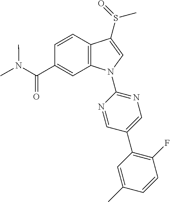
C(C1=CC2=C(C=C1)C(S(C)=O)=CN2C1=NC=C(C2=C(F)C=CC(C)=C2)C=N1)(=O)N(C)C
